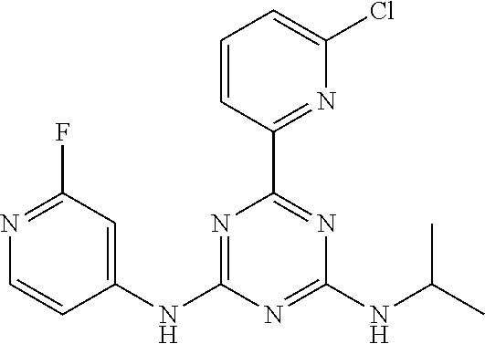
N1=C(F)C=C(NC2=NC(C3=NC(Cl)=CC=C3)=NC(NC(C)C)=N2)C=C1
